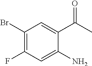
C1(Br)=C(F)C=C(N)C(C(C)=O)=C1
